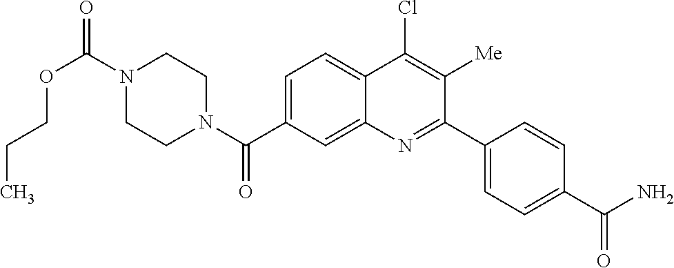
N1(C(OCCC)=O)CCN(C(=O)C2=CC=C3C(=C2)N=C(C2=CC=C(C(N)=O)C=C2)C([Me])=C3Cl)CC1
